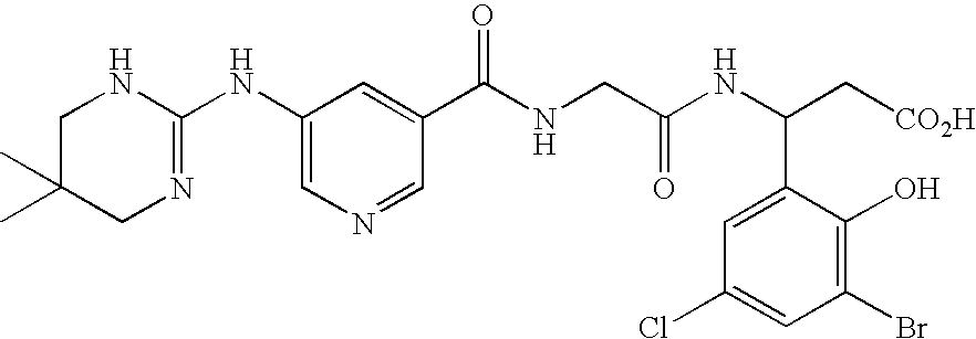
C1(NC2=NCC(C)(C)CN2)=CN=CC(C(NCC(NC(C2=CC(Cl)=CC(Br)=C2O)C[CO2H])=O)=O)=C1
